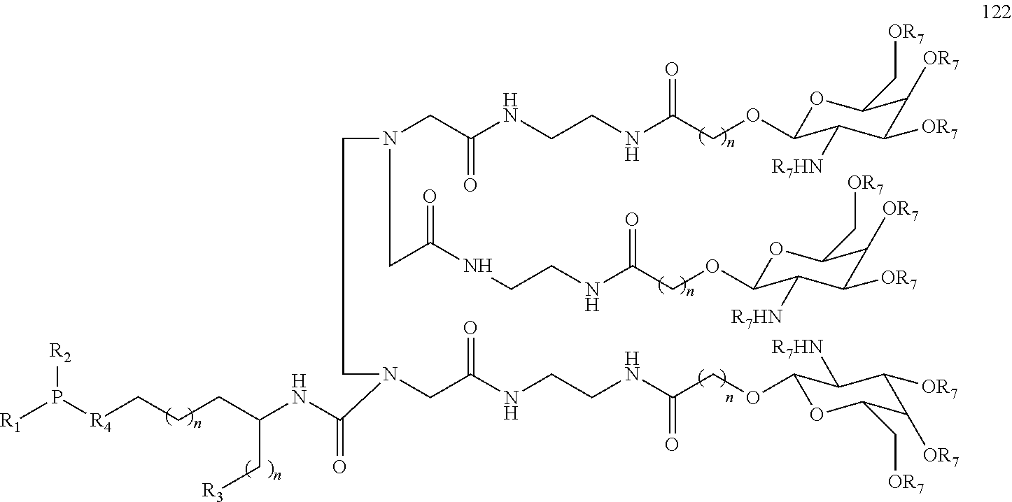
N(C(CCC[R4]P([R1])[R2])C[R3])C(=O)N(CC(NCCNC(COC1OC(C[OR7])C([OR7])C([OR7])C1[R7HN])=O)=O)CCN(CC(NCCNC(COC1OC(C[OR7])C([OR7])C([OR7])C1[R7HN])=O)=O)CC(NCCNC(COC1OC(C[OR7])C([OR7])C([OR7])C1[R7HN])=O)=O
